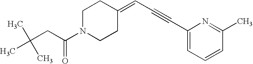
C(C(N1CCC(=CC#CC2=CC=CC(C)=N2)CC1)=O)C(C)(C)C
